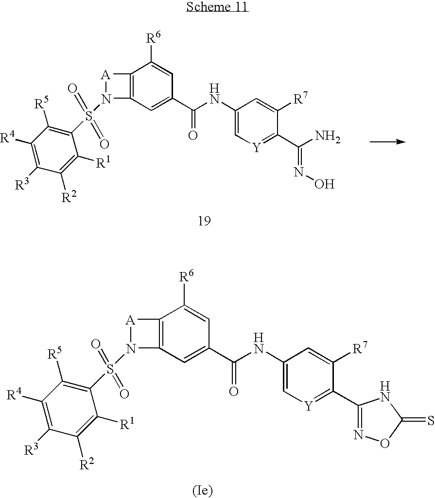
C12=C(C=C(C(=O)NC3=C[Y]=C(C(N)=NO)C([R7])=C3)C=C1[R6])N(S(=O)(=O)C1=C([R5])C([R4])=C([R3])C([R2])=C1[R1])[A]2.C12=C(C=C(C(=O)NC3=C[Y]=C(C4=NOC(=S)N4)C([R7])=C3)C=C1[R6])N(S(=O)(=O)C1=C([R5])C([R4])=C([R3])C([R2])=C1[R1])[A]2
